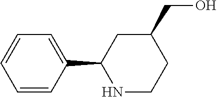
C1=CC(C2NCCC(CO)C2)=CC=C1
